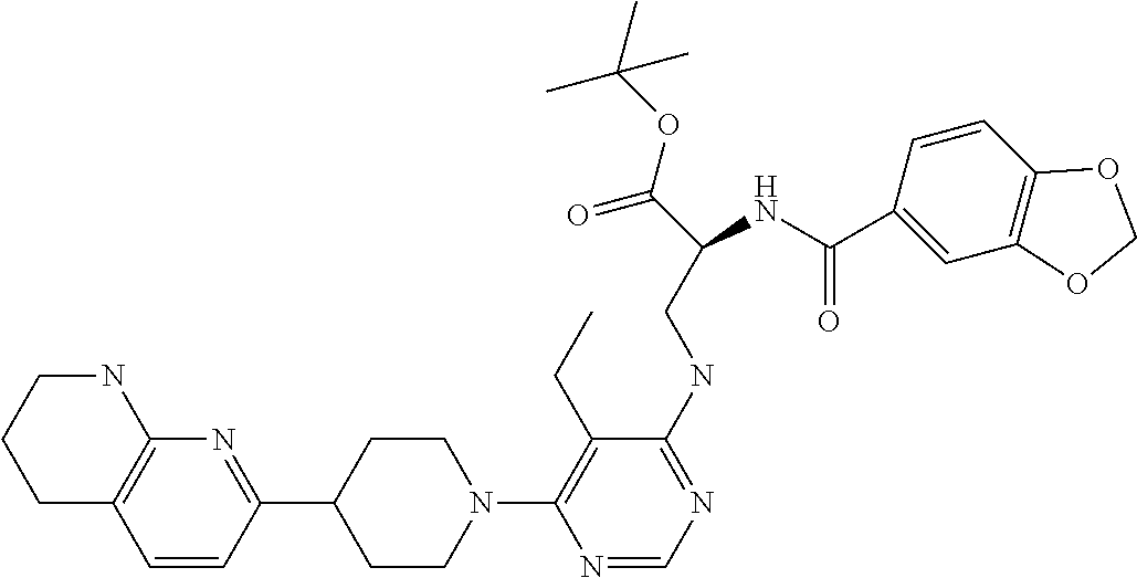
N1(C2=C(CC)C(NCC(C(=O)OC(C)(C)C)NC(C3=CC4=C(C=C3)OCO4)=O)=NC=N2)CCC(C2=NC3=C(C=C2)CCCN3)CC1
